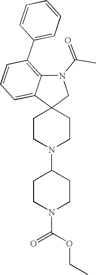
C1CN(C2CCN(C(OCC)=O)CC2)CCC12CN(C(=O)C)C1=C(C3=CC=CC=C3)C=CC=C21
